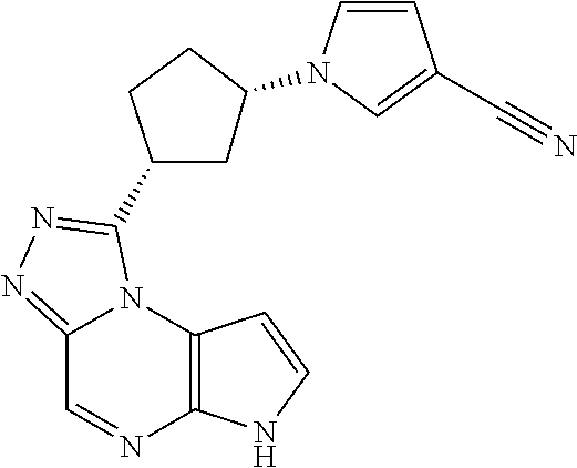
C12=NN=C(C3CC(N4C=CC(C#N)=C4)CC3)N1C1=C(N=C2)NC=C1
